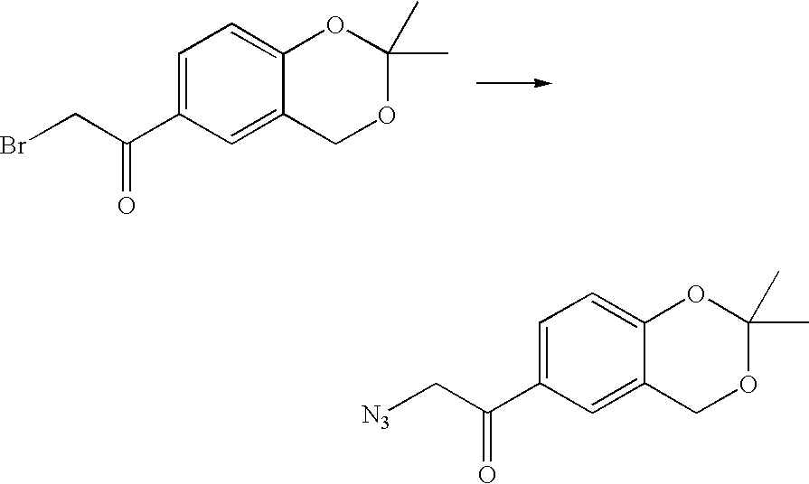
C1=C(C(CBr)=O)C=C2C(=C1)OC(C)(C)OC2.C1=C(C(C[N3])=O)C=C2C(=C1)OC(C)(C)OC2
